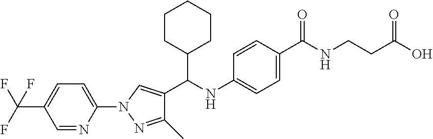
C1(N2N=C(C)C(C(C3CCCCC3)NC3=CC=C(C(=O)NCCC(=O)O)C=C3)=C2)=CC=C(C(F)(F)F)C=N1
